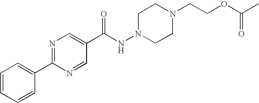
N1=C(C2=CC=CC=C2)N=CC(C(NN2CCN(CCOC(C)=O)CC2)=O)=C1
